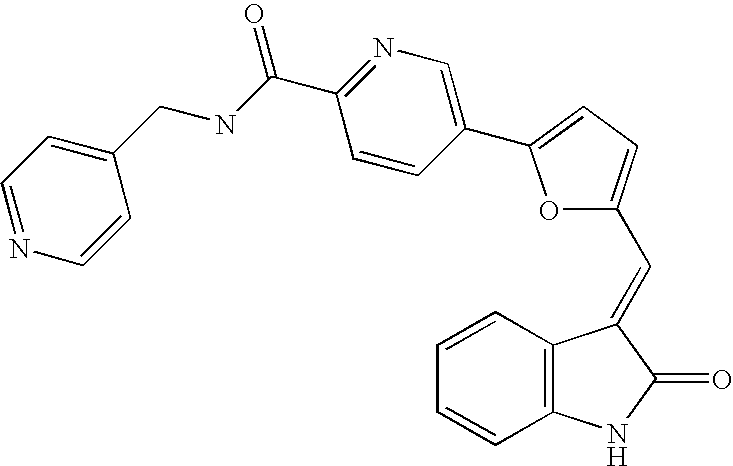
C1=CC2=C(C=C1)NC(=O)C2=CC1=CC=C(C2=CN=C(C(=O)NCC3=CC=NC=C3)C=C2)O1
